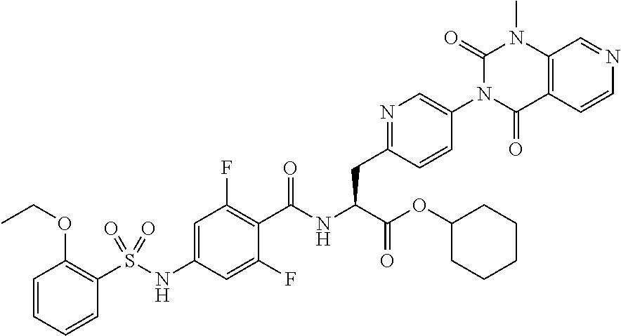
C1=CC=CC(S(NC2=CC(F)=C(C(NC(C(=O)OC3CCCCC3)CC3=NC=C(N4C(=O)C5=C(N(C)C4=O)C=NC=C5)C=C3)=O)C(F)=C2)(=O)=O)=C1OCC
